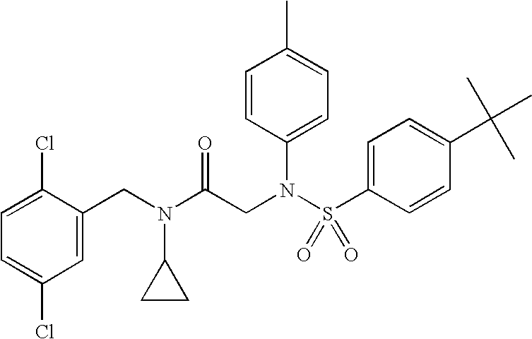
C1=C(CN(C(CN(S(C2=CC=C(C(C)(C)C)C=C2)(=O)=O)C2=CC=C(C)C=C2)=O)C2CC2)C(Cl)=CC=C1Cl
